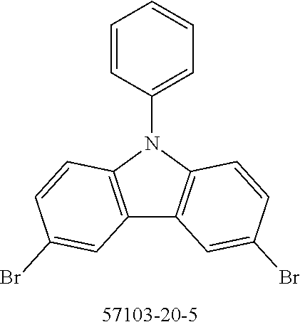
C12=C(N(C3=CC=CC=C3)C3=C1C=C(Br)C=C3)C=CC(Br)=C2
